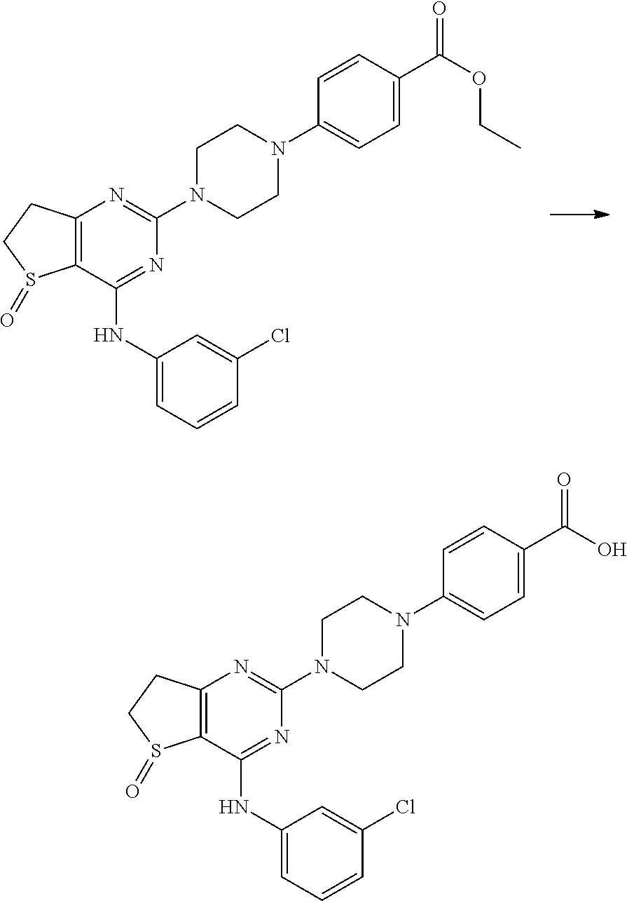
C12=C(C(NC3=CC=CC(Cl)=C3)=NC(N3CCN(C4=CC=C(C(OCC)=O)C=C4)CC3)=N1)S(=O)CC2.C12=C(C(NC3=CC=CC(Cl)=C3)=NC(N3CCN(C4=CC=C(C(O)=O)C=C4)CC3)=N1)S(=O)CC2
